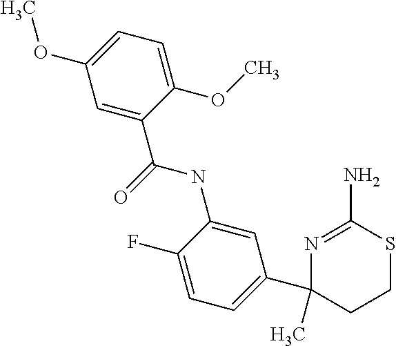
N(C1=CC(C2(C)N=C(N)SCC2)=CC=C1F)C(=O)C1=CC(OC)=CC=C1OC
